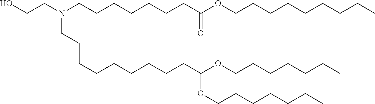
OCCN(CCCCCCCC(OCCCCCCCCC)=O)CCCCCCCCCC(OCCCCCCC)OCCCCCCC
